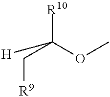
[R10]C(OC)(C[R9])[H]
